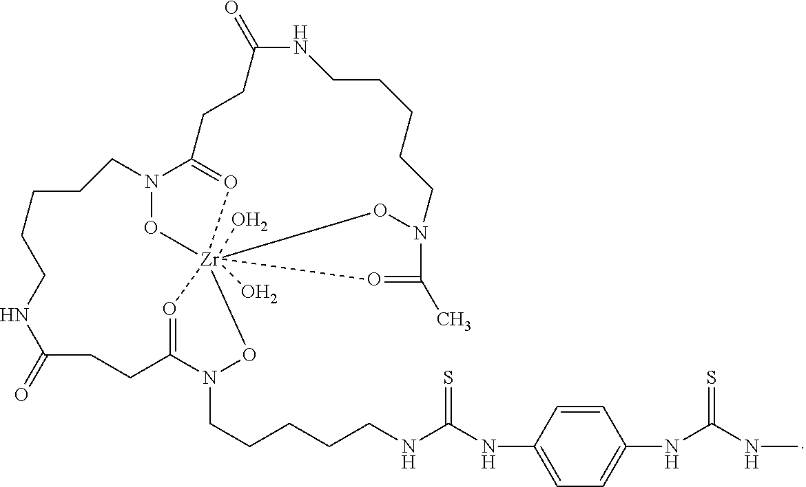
C1(NC(NCCCCCN2C3=O[Zr]456(O)(O)(O2)ON(CCCCCNC(=O)CC3)C(=O4)CCC(=O)NCCCCCN(C(C)=O5)O6)=S)=CC=C(NC(NC)=S)C=C1
